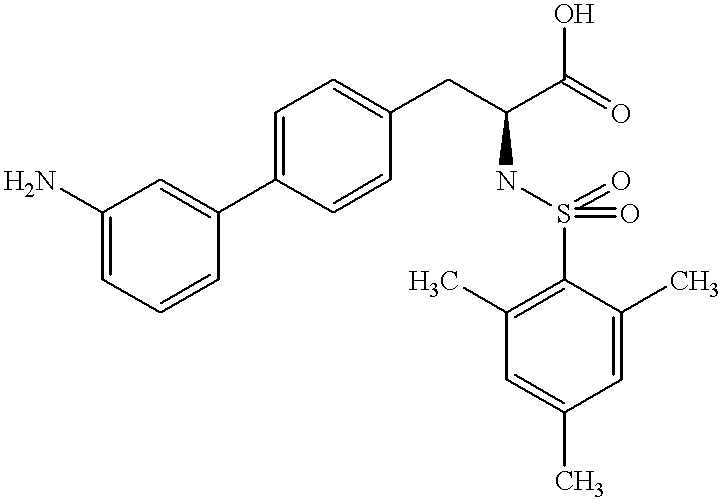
C1=C(N)C=C(C2=CC=C(CC(C(=O)O)NS(=O)(=O)C3=C(C)C=C(C)C=C3C)C=C2)C=C1
